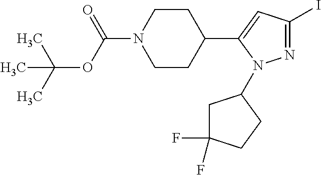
C1CC(C2=CC(I)=NN2C2CC(F)(F)CC2)CCN1C(OC(C)(C)C)=O
